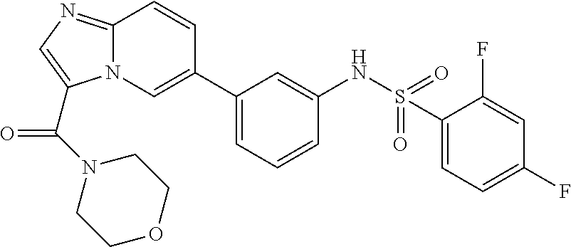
N12C(=NC=C1C(=O)N1CCOCC1)C=CC(C1=CC=CC(NS(=O)(=O)C3=CC=C(F)C=C3F)=C1)=C2
